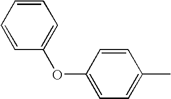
C1=CC=CC=C1OC1=CC=C(C)C=C1
